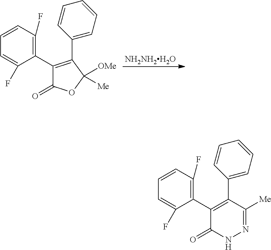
[NH2NH2H2O].C1=CC(F)=C(C2=C(C3=CC=CC=C3)C([OMe])([Me])OC2=O)C(F)=C1.C1=CC(F)=C(C2=C(C3=CC=CC=C3)C([Me])=NNC2=O)C(F)=C1
